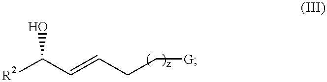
[R2]C(C=CCC[G])O
